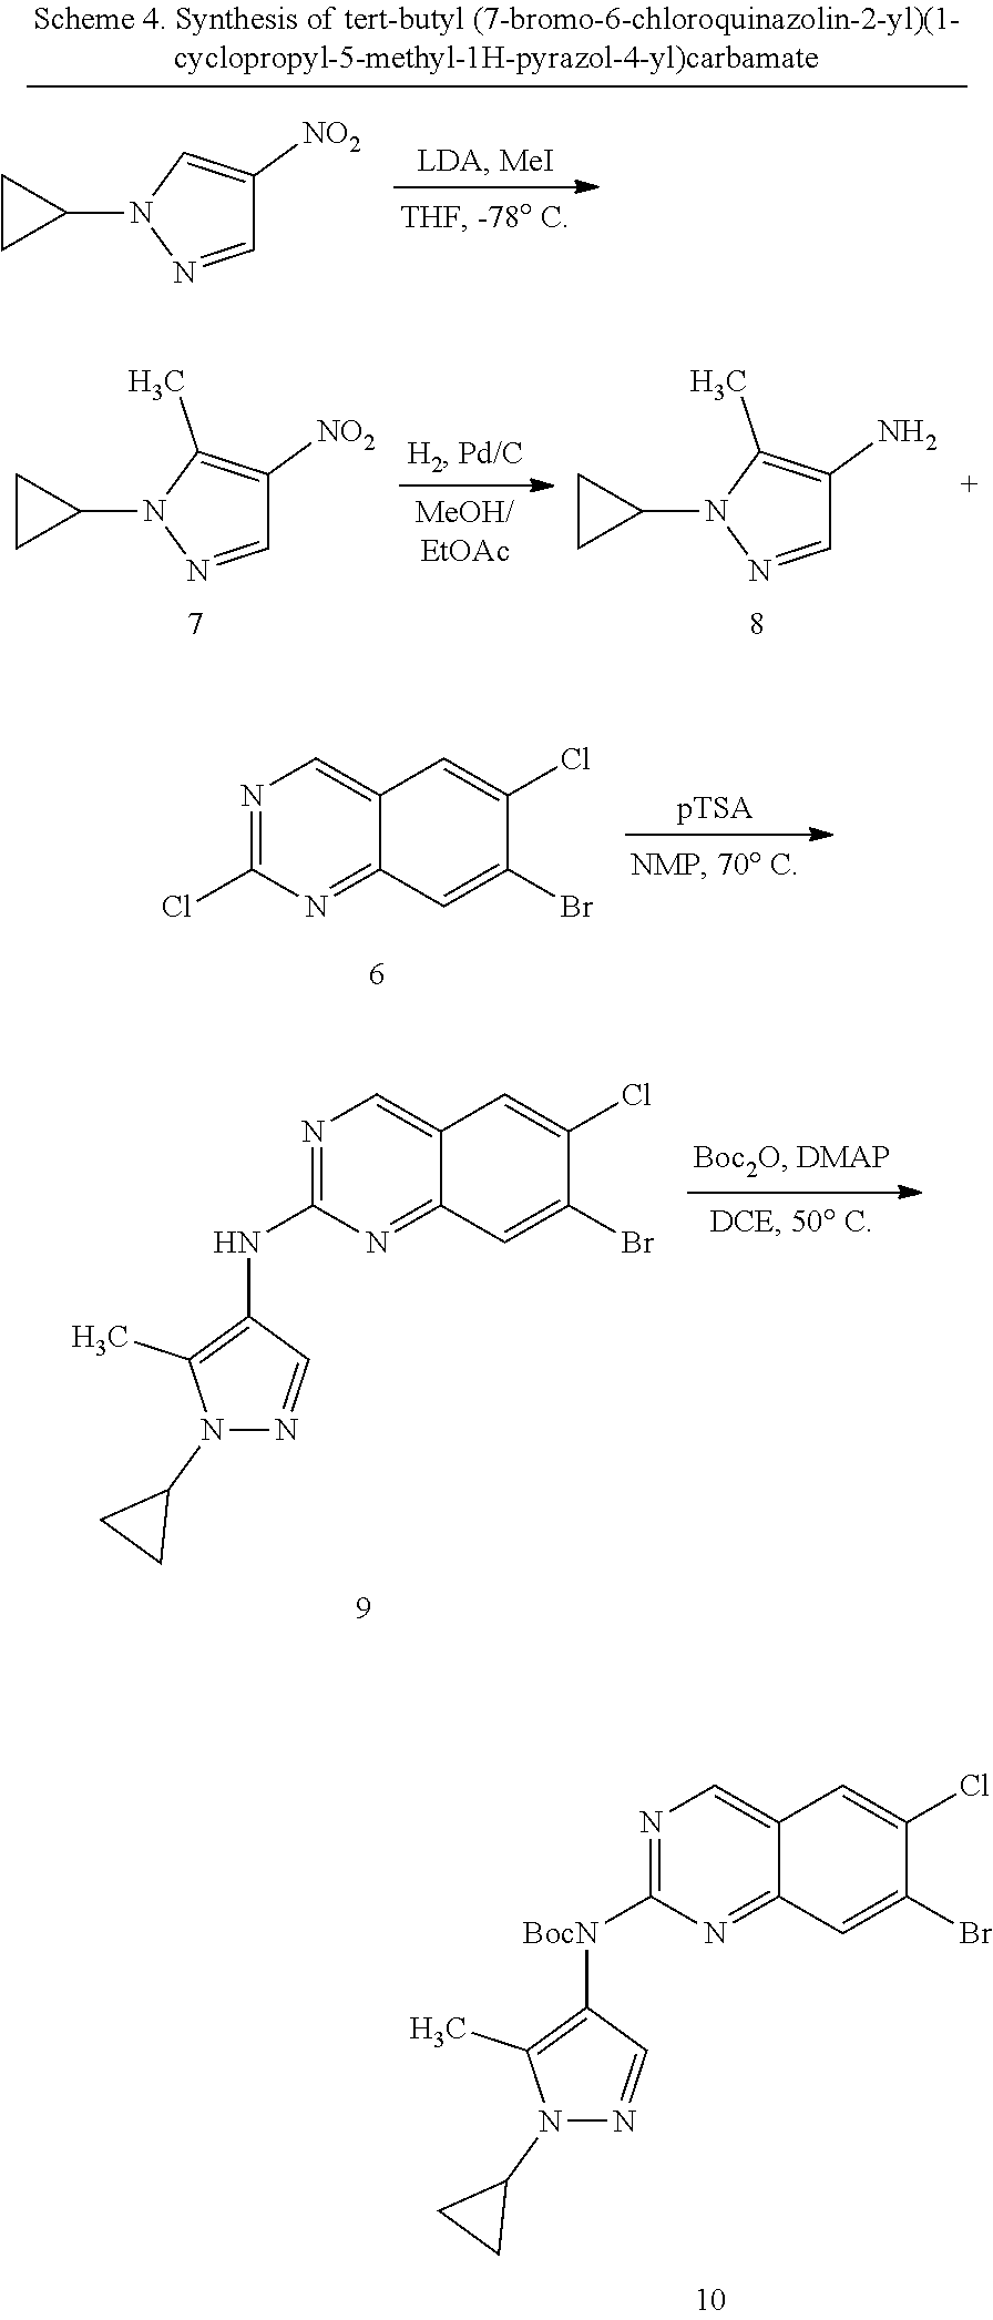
C12=CN=C([BocN]C3=C(C)N(C4CC4)N=C3)N=C1C=C(Br)C(Cl)=C2.C1=NN(C2CC2)C(C)=C1[NO2].C1=NN(C2CC2)C(C)=C1N.C12=CN=C(Cl)N=C1C=C(Br)C(Cl)=C2.C12=CN=C(NC3=C(C)N(C4CC4)N=C3)N=C1C=C(Br)C(Cl)=C2.C1=NN(C2CC2)C=C1[NO2]
